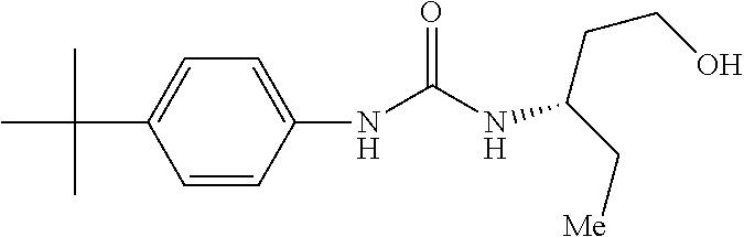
C1=CC(NC(NC(C[Me])CCO)=O)=CC=C1C(C)(C)C
